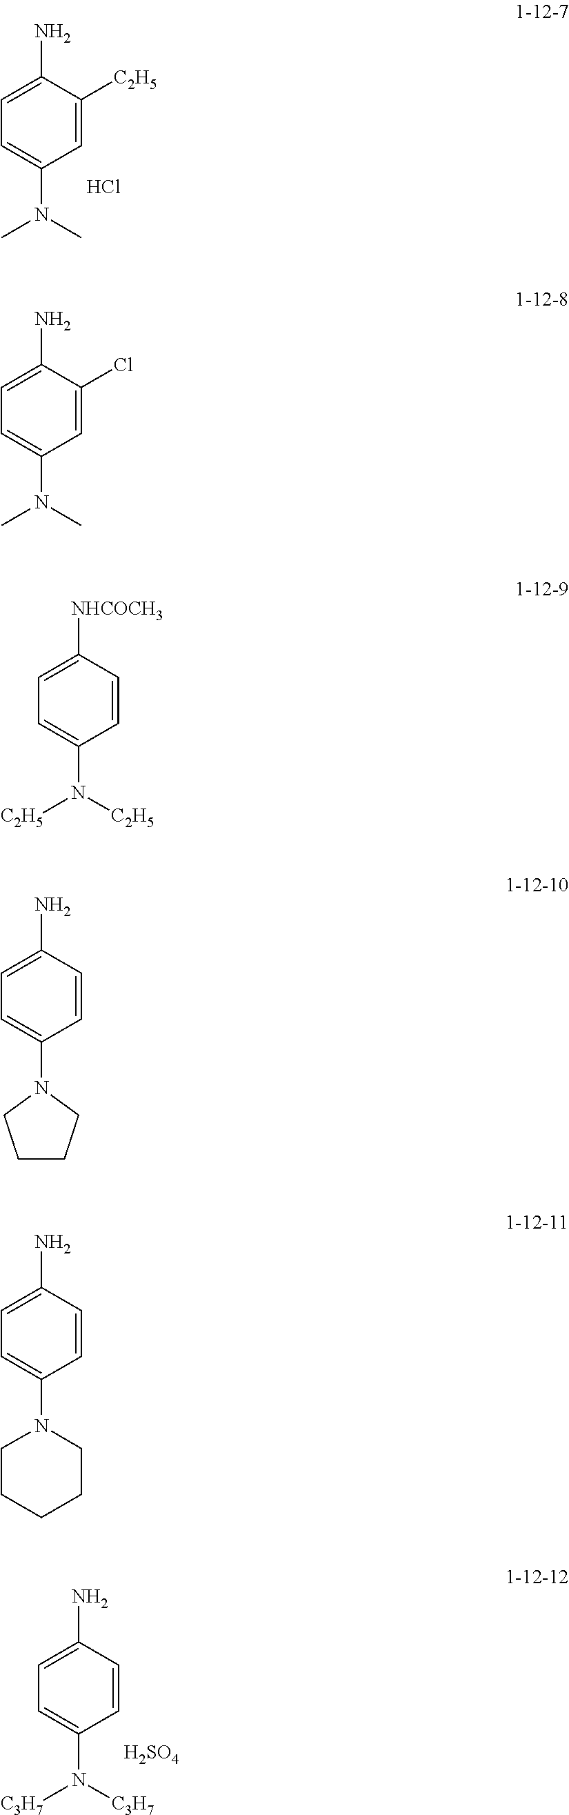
C1=C([C2H5])C(N)=CC=C1N(C)C.Cl.C1=CC(N)=CC=C1N([C3H7])[C3H7].[H2SO4].C1=C(Cl)C(N)=CC=C1N(C)C.C1=CC([NHCOCH3])=CC=C1N([C2H5])[C2H5].C1=CC(N)=CC=C1N1CCCC1.C1=CC(N)=CC=C1N1CCCCC1
